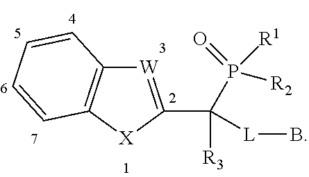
C([R3])(P([R2])([R1])=O)([L]B)C1=[W]C2=C([X]1)C=CC=C2
